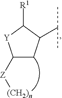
C1([Z][(CH2)n])CC(C(C)C)C([R1])[Y]1
